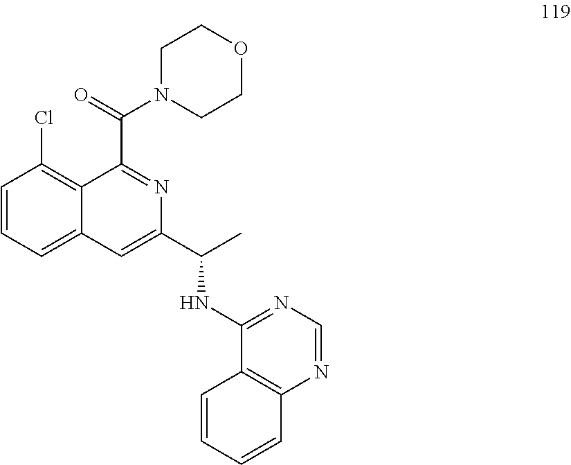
C1=CC=C2C(=C1Cl)C(C(N1CCOCC1)=O)=NC(C(C)NC1=NC=NC3=C1C=CC=C3)=C2
